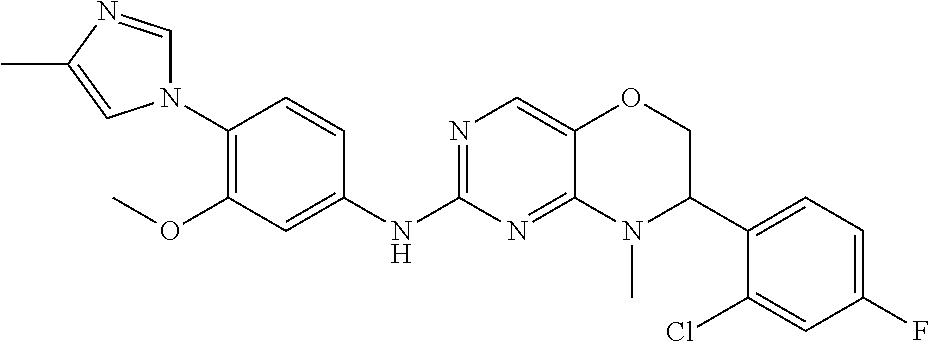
C1(N2C=NC(C)=C2)=C(OC)C=C(NC2=NC=C3C(=N2)N(C)C(C2=CC=C(F)C=C2Cl)CO3)C=C1
